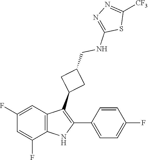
C1(C2=C(C3CC(CNC4=NN=C([CF3])S4)C3)C3=C(N2)C(F)=CC(F)=C3)=CC=C(F)C=C1
